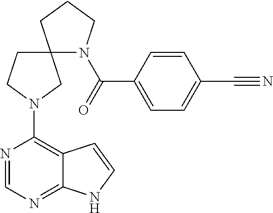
N1=CN=C2C(=C1N1CC3(N(C(C4=CC=C(C#N)C=C4)=O)CCC3)CC1)C=CN2
